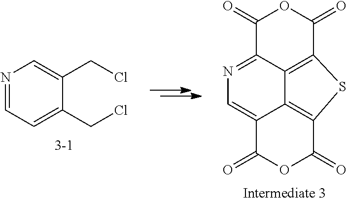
N1=CC=C(CCl)C(CCl)=C1.C1=C2C3=C(C(=O)OC2=O)SC2=C3C(=N1)C(=O)OC2=O
